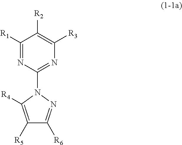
C1([R1])=NC(N2N=C([R6])C([R5])=C2[R4])=NC([R3])=C1[R2]
